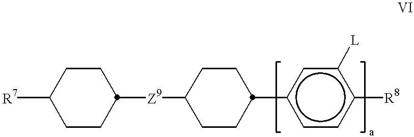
[R7]C1CCC([Z9]C2CCC(c3ccc([R8])c([L])c3)CC2)CC1
